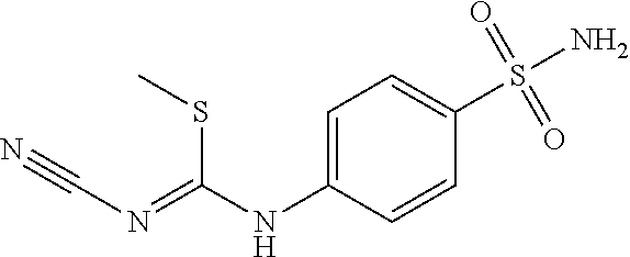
C1=C(NC(SC)=NC#N)C=CC(S(=O)(=O)N)=C1
